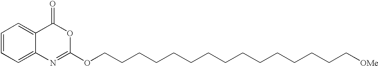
C1=CC=C2C(=C1)C(=O)OC(OCCCCCCCCCCCCCCC[OMe])=N2
